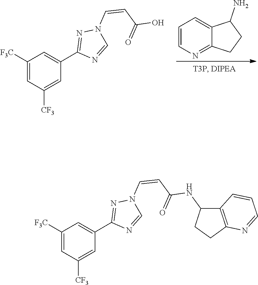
C1=CN=C2C(=C1)C(N)CC2.C1(C2=CC([F3C])=CC([CF3])=C2)=NN(C=CC(=O)O)C=N1.C1(C2=CC([F3C])=CC([CF3])=C2)=NN(C=CC(=O)NC2CCC3=C2C=CC=N3)C=N1
